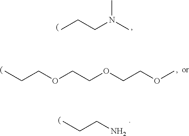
CCCN(C)C.CCCOCCOCCOC.CCCN
